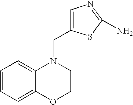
C1=CC=C2C(=C1)N(CC1=CN=C(N)S1)CCO2
